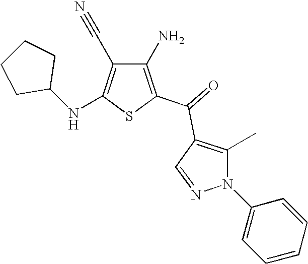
C1(N)=C(C(=O)C2=C(C)N(C3=CC=CC=C3)N=C2)SC(NC2CCCC2)=C1C#N
